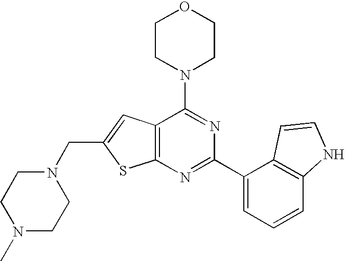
C12=C(N=C(C3=CC=CC4=C3C=CN4)N=C1N1CCOCC1)SC(CN1CCN(C)CC1)=C2
